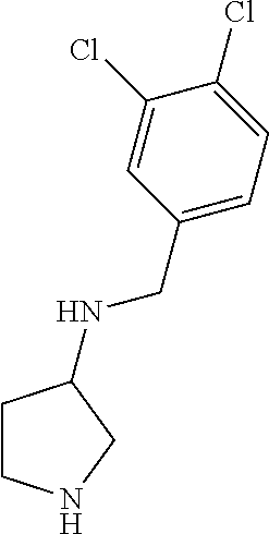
C1CNCC1NCC1=CC=C(Cl)C(Cl)=C1
